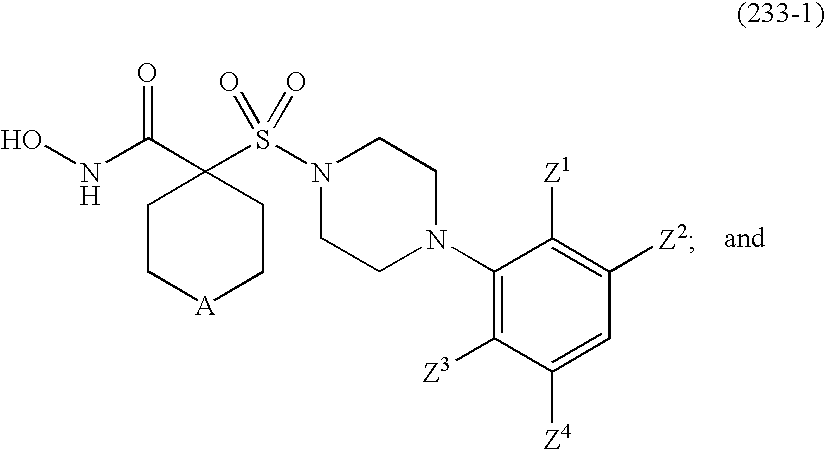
C1(C(NO)=O)(S(N2CCN(C3=C([Z3])C([Z4])=CC([Z2])=C3[Z1])CC2)(=O)=O)CC[A]CC1
